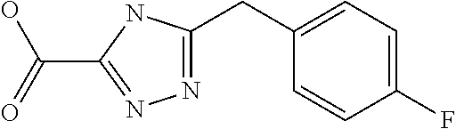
N1=C(CC2=CC=C(F)C=C2)NC(C(=O)O)=N1
